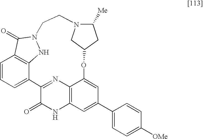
C1=CC=C2C3=C1C(=O)N(N3)CCN1C([Me])CC(OC3=CC(C4=CC=C([OMe])C=C4)=CC4=C3N=C2C(=O)N4)C1
